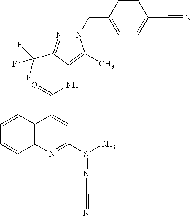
C(C1=CC=C(CN2N=C(C(F)(F)F)C(NC(C3=CC(S(C)=NC#N)=NC4=C3C=CC=C4)=O)=C2C)C=C1)#N
